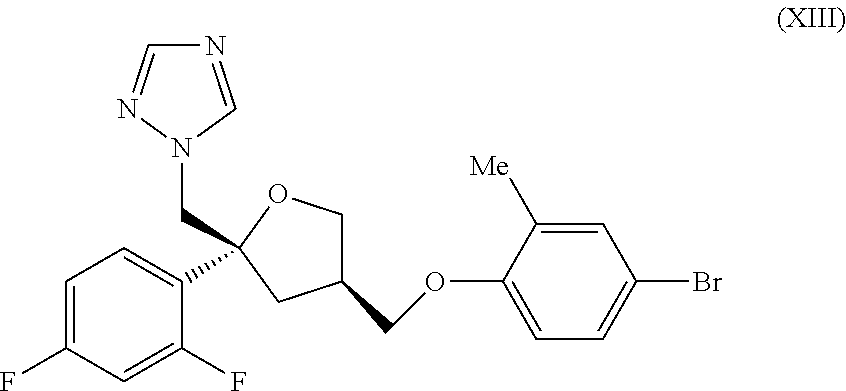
C1=C(F)C=C(F)C(C2(CN3C=NC=N3)CC(COC3=CC=C(Br)C=C3[Me])CO2)=C1
